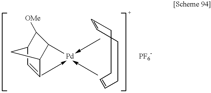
C1=CC2C([Pd])C([OMe])C1C2
